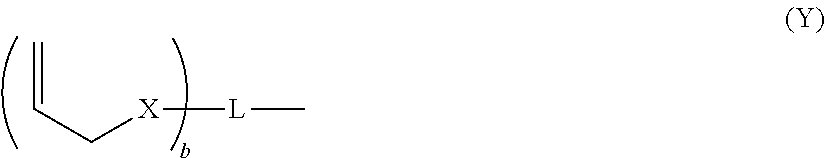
C=CC[X][L]C
